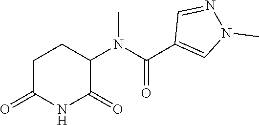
C1C(=O)NC(=O)C(N(C(C2=CN(C)N=C2)=O)C)C1
